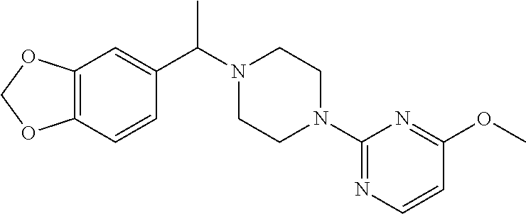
C12=C(C=CC(C(N3CCN(C4=NC=CC(OC)=N4)CC3)C)=C1)OCO2
